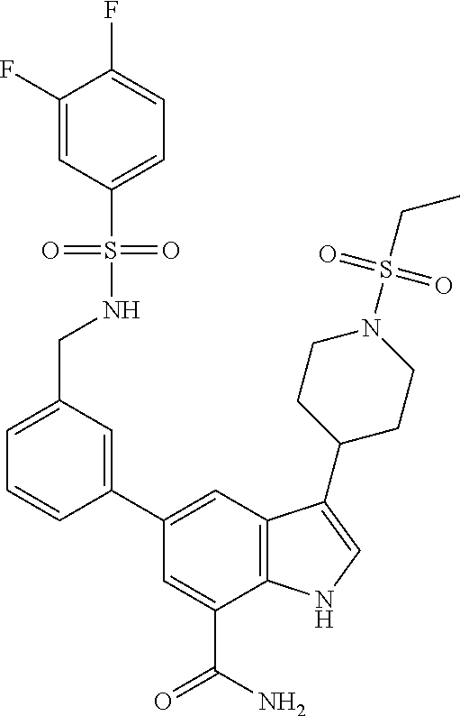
C1(C2=CC3=C(C(C(N)=O)=C2)NC=C3C2CCN(S(CC)(=O)=O)CC2)=CC(CNS(C2=CC=C(F)C(F)=C2)(=O)=O)=CC=C1
